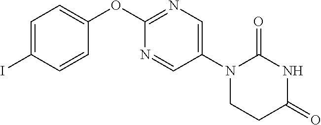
C1(OC2=NC=C(N3CCC(=O)NC3=O)C=N2)=CC=C(I)C=C1
